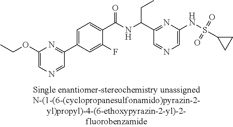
C1(C(NC(C2=NC(NS(C3CC3)(=O)=O)=CN=C2)CC)=O)=CC=C(C2=NC(OCC)=CN=C2)C=C1F
